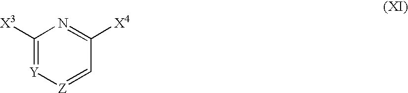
C1([X3])=[Y][Z]=CC([X4])=N1
